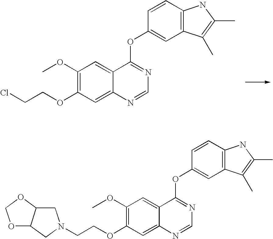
C1(OC)=C(OCCCl)C=C2C(=C1)C(OC1=CC3=C(C=C1)NC(C)=C3C)=NC=N2.O1C2C(OC1)CN(CCOC1=C(OC)C=C3C(=C1)N=CN=C3OC1=CC3=C(C=C1)NC(C)=C3C)C2
